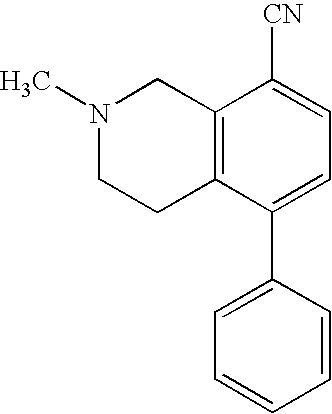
N1(C)CCC2=C(C1)C([CN])=CC=C2C1=CC=CC=C1
